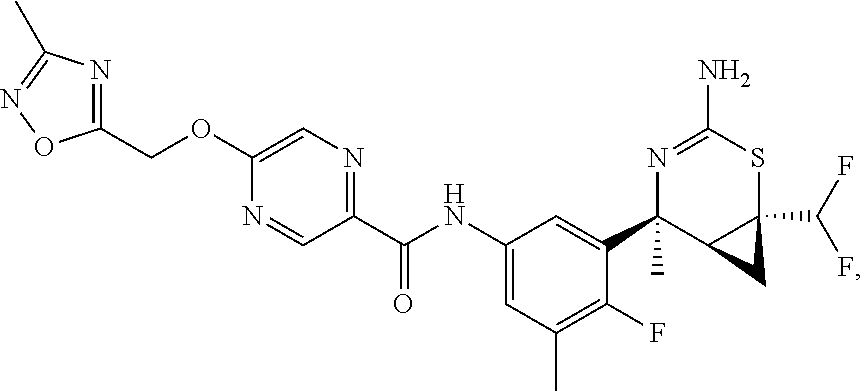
C1(COC2=CN=C(C(NC3=CC(C)=C(F)C(C4(C)C5C(C(F)F)(SC(N)=N4)C5)=C3)=O)C=N2)=NC(C)=NO1
